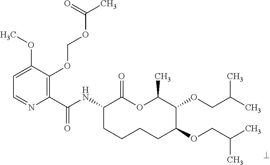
C1(C(NC2CCCCC(OCC(C)C)C(OCC(C)C)C(C)OC2=O)=O)=C(OCOC(C)=O)C(OC)=CC=N1
